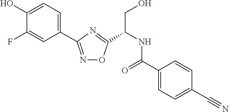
C1=C(O)C(F)=CC(C2=NOC(C(CO)NC(=O)C3=CC=C(C#N)C=C3)=N2)=C1
